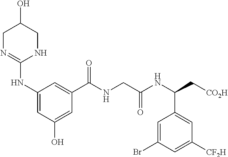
C1N=C(NC2=CC(O)=CC(C(NCC(NC(C[CO2H])C3=CC([CF2H])=CC(Br)=C3)=O)=O)=C2)NCC1O
